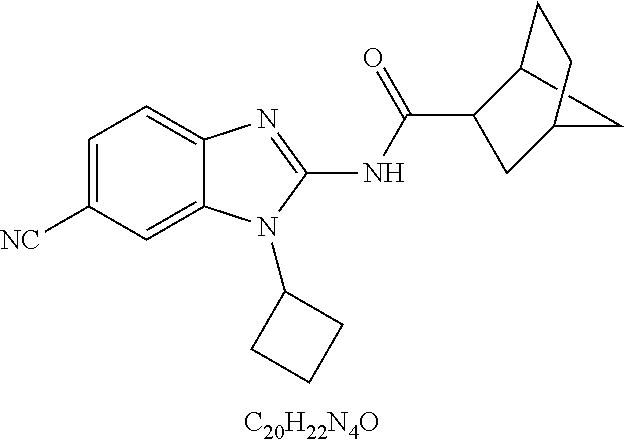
C12CC(CC1C(NC1=NC3=CC=C([CN])C=C3N1C1CCC1)=O)CC2
